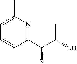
C1(C)=CC=CC(C(C(C)O)*)=N1
